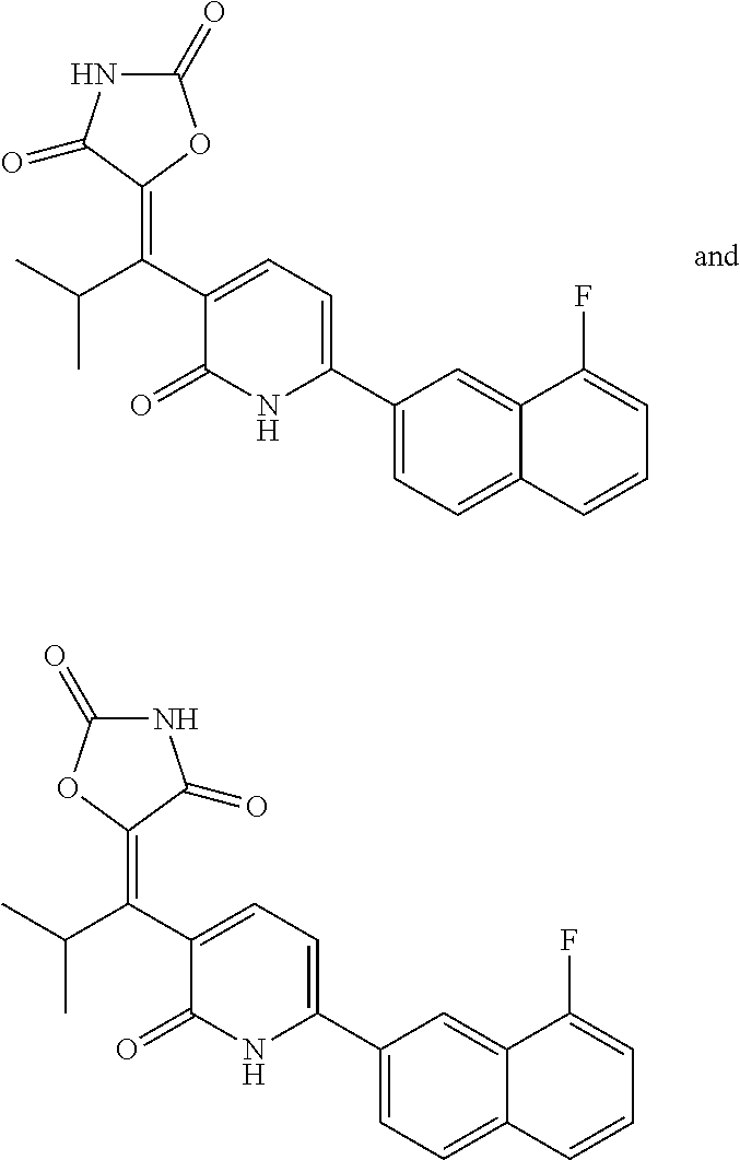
C1(C2=CC=C(C(=C3OC(=O)NC3=O)C(C)C)C(=O)N2)=CC=C2C(=C1)C(F)=CC=C2.C1(C2=CC=C(C(=C3OC(=O)NC3=O)C(C)C)C(=O)N2)=CC=C2C(=C1)C(F)=CC=C2
